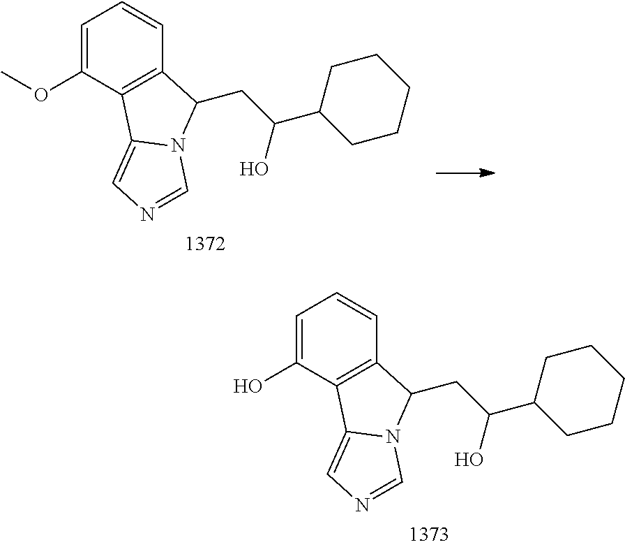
C1=C(OC)C2=C(C=C1)C(CC(C1CCCCC1)O)N1C2=CN=C1.C1=C(O)C2=C(C=C1)C(CC(C1CCCCC1)O)N1C2=CN=C1
